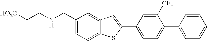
[HO2C]CCNCC1=CC=C2C(=C1)C=C(C1=CC=C(C3=CC=CC=C3)C([CF3])=C1)S2
